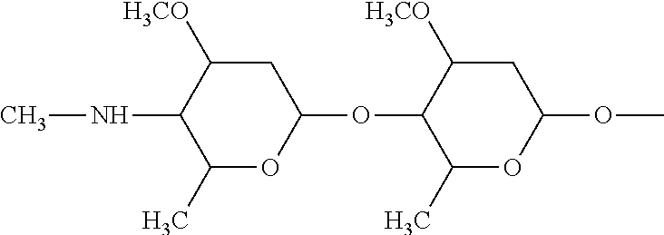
C1C([H3CO])C(NC)C(C)OC1OC1C(C)OC(OC)CC1[H3CO]
